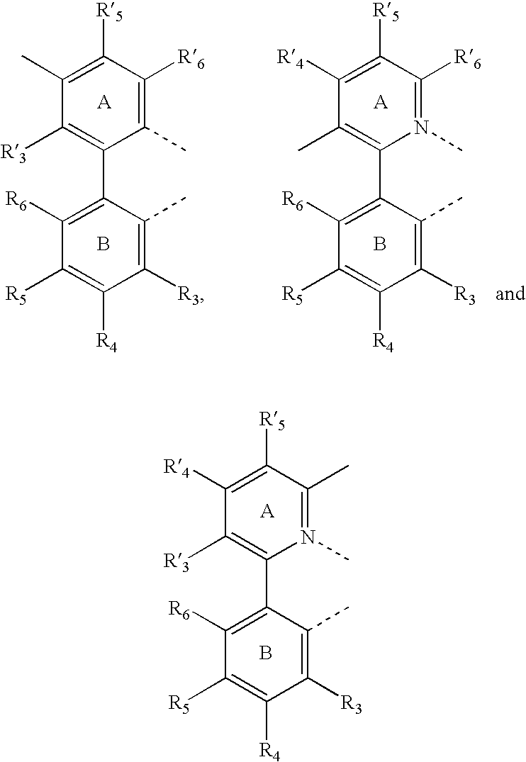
C1([R3])=C(C2=C([R6])C([R5])=C([R4])C([R3])=C2C)N(C)=C(C)C([R5])=C1[R4].B.C1([R3])=C(C2=C([R6])C([R5])=C([R4])C([R3])=C2C)C(C)=C([R6])C([R5])=C1C.B.C1(C)=C(C2=C([R6])C([R5])=C([R4])C([R3])=C2C)N(C)=C([R6])C([R5])=C1[R4].B
